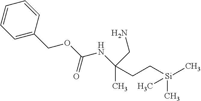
CC(CC[Si](C)(C)C)(NC(OCC1=CC=CC=C1)=O)CN
